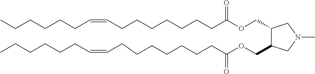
C1(COC(CCCCCCCC=CCCCCCC)=O)C(COC(CCCCCCCC=CCCCCCC)=O)CN(C)C1
